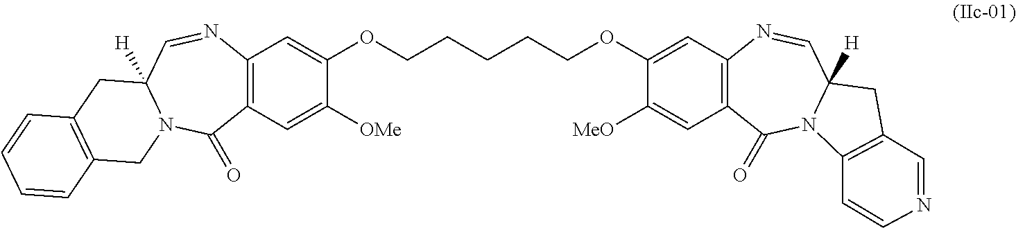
C12=C(C=C([OMe])C(OCCCCCOC3=CC4=C(C=C3[MeO])C(=O)N3C([H])(C=N4)CC4=C3C=CN=C4)=C1)C(=O)N1C([H])(C=N2)CC2=C(C1)C=CC=C2
